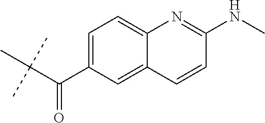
C(C(C1=CC=C2C(=C1)C=CC(NC)=N2)=O)(C)(C)C
